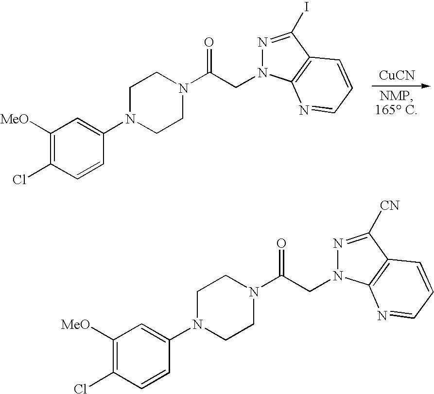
N1=C([CN])C2=C(N=CC=C2)N1CC(N1CCN(C2=CC([MeO])=C(Cl)C=C2)CC1)=O.N1=C(I)C2=C(N=CC=C2)N1CC(N1CCN(C2=CC([MeO])=C(Cl)C=C2)CC1)=O.[CuCN]
